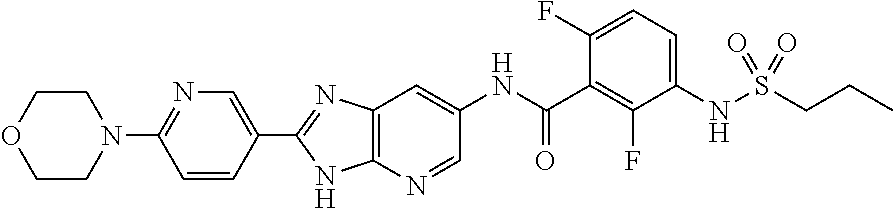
C1(C2=CN=C(N3CCOCC3)C=C2)=NC2=C(N1)N=CC(NC(C1=C(F)C(NS(CCC)(=O)=O)=CC=C1F)=O)=C2
